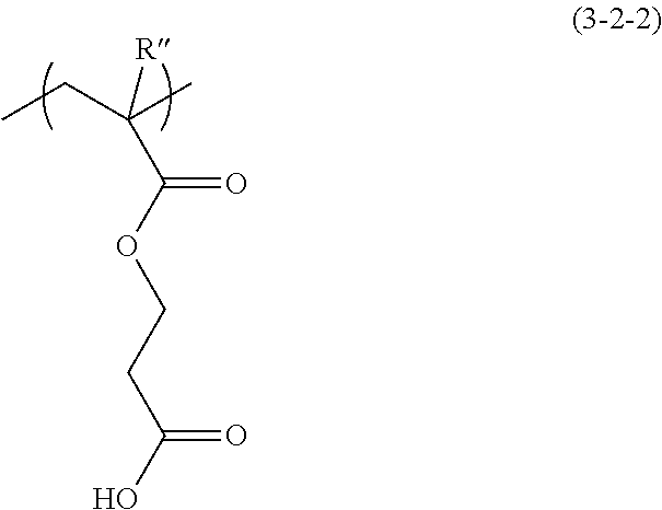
CCC(C)([R])C(OCCC(O)=O)=O
